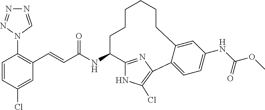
C1=CC(Cl)=CC(C=CC(NC2C3=NC(=C(Cl)N3)C3=CC=C(NC(OC)=O)C=C3CCCCCC2)=O)=C1N1C=NN=N1
